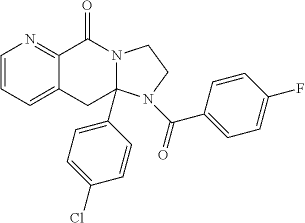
C1=CC=C2C(=N1)C(=O)N1C(C3=CC=C(Cl)C=C3)(C2)N(C(=O)C2=CC=C(F)C=C2)CC1
